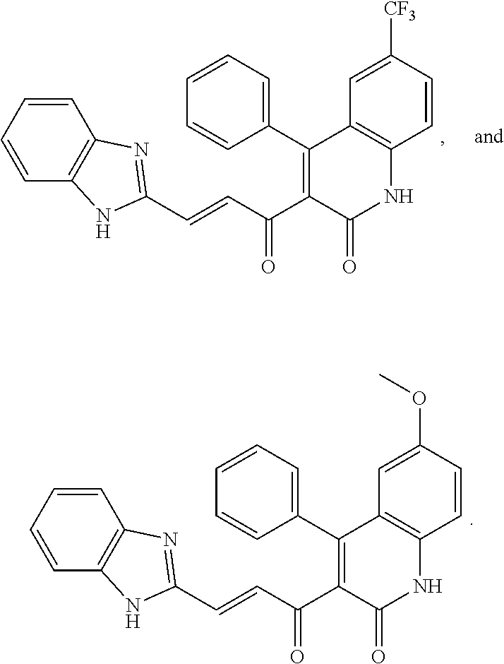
C1(C2=C(C(C=CC3=NC4=C(C=CC=C4)N3)=O)C(=O)NC3=C2C=C([CF3])C=C3)=CC=CC=C1.C1(C2=C(C(C=CC3=NC4=C(C=CC=C4)N3)=O)C(=O)NC3=C2C=C(OC)C=C3)=CC=CC=C1
